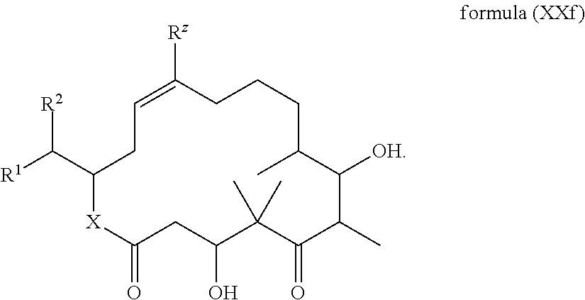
C1([Rz])=CCC(C([R1])[R2])[X]C(=O)CC(O)C(C)(C)C(=O)C(C)C([OH])C(C)CCC1
